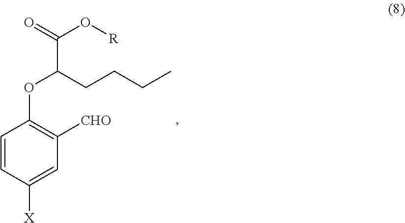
C1=CC([X])=CC([CHO])=C1OC(C(=O)O[R])CCCC
